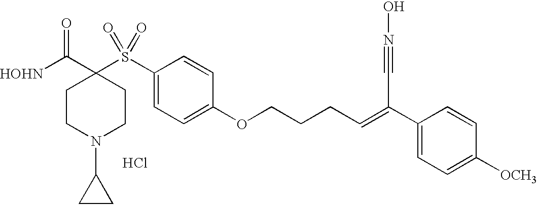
[HOHN]C(C1(S(C2=CC=C(OCCCC=C(C3=CC=C([OCH3])C=C3)C#NO)C=C2)(=O)=O)CCN(C2CC2)CC1)=O.Cl
